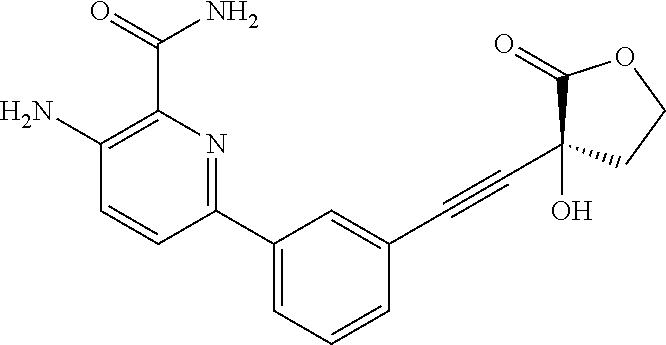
C1(N)=C(C(=O)N)N=C(C2=CC=CC(C#CC3(O)C(=O)OCC3)=C2)C=C1
